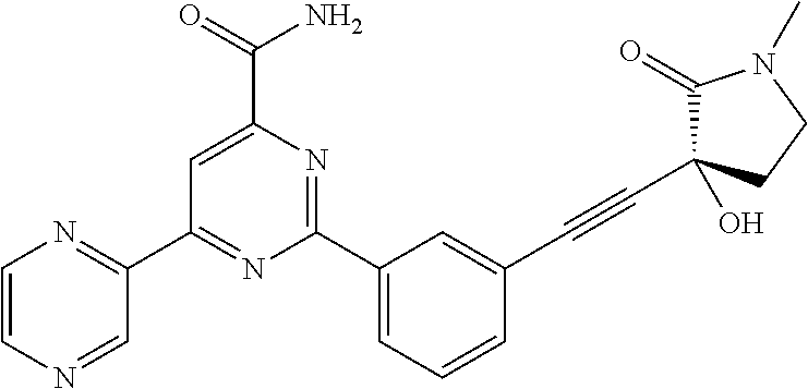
C1(C2=CC=CC(C#CC3(O)C(=O)N(C)CC3)=C2)=NC(C(=O)N)=CC(C2=NC=CN=C2)=N1
